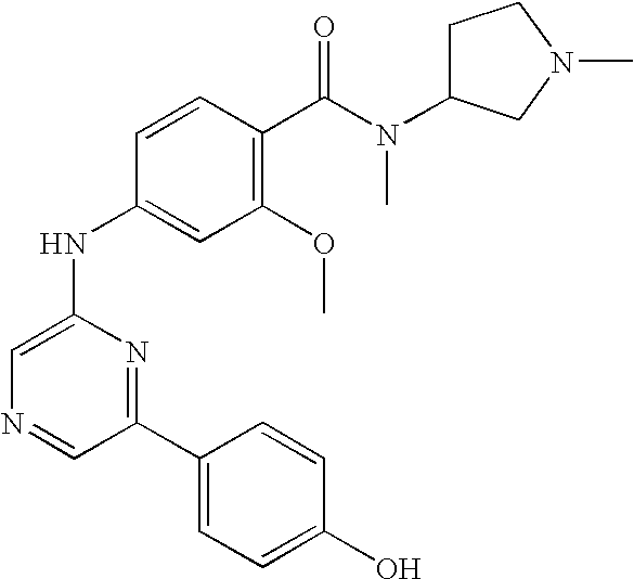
C1=CC(C(N(C)C2CCN(C)C2)=O)=C(OC)C=C1NC1=CN=CC(C2=CC=C(O)C=C2)=N1
